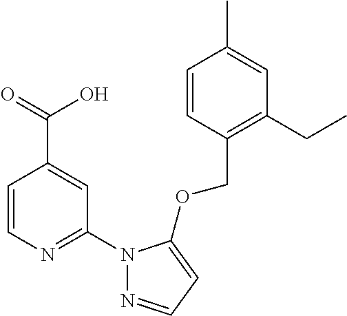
C1=CN=C(N2N=CC=C2OCC2=C(CC)C=C(C)C=C2)C=C1C(=O)O
